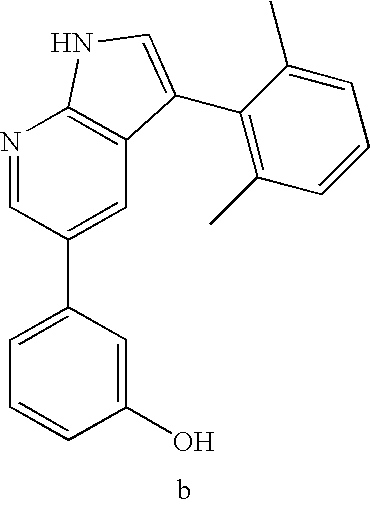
C1(O)=CC(C2=CC3=C(N=C2)NC=C3C2=C(C)C=CC=C2C)=CC=C1
